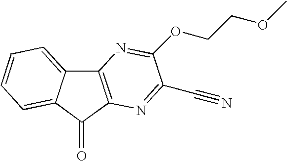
C12=C(C(=O)C3=CC=CC=C13)N=C(C#N)C(OCCOC)=N2
